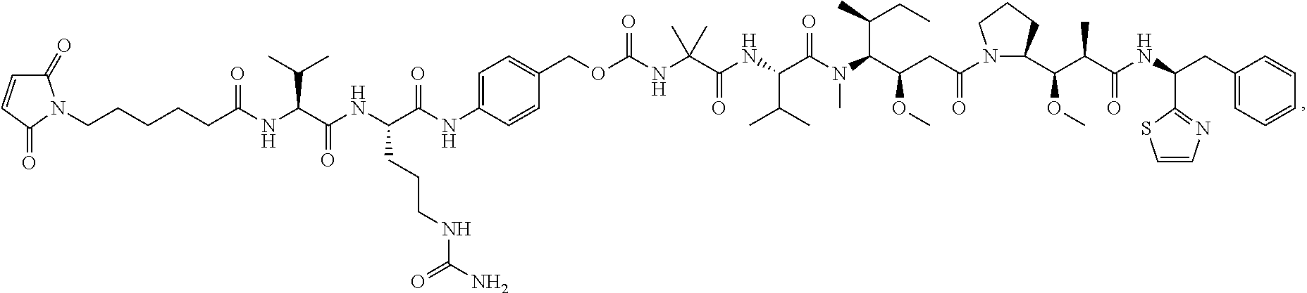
C1(=O)C=CC(=O)N1CCCCCC(NC(C(NC(C(NC1=CC=C(COC(NC(C(NC(C(N(C(C(CC(N2C(C(C(C(NC(CC3=CC=CC=C3)C3=NC=CS3)=O)C)OC)CCC2)=O)OC)C(C)CC)C)=O)C(C)C)=O)(C)C)=O)C=C1)=O)CCCNC(N)=O)=O)C(C)C)=O
